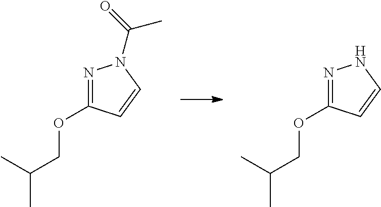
N1=C(OCC(C)C)C=CN1C(=O)C.N1=C(OCC(C)C)C=CN1
